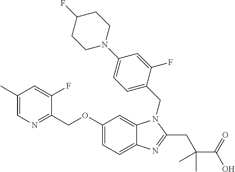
C1(OCC2=NC=C(C)C=C2F)=CC=C2C(=C1)N(CC1=CC=C(N3CCC(F)CC3)C=C1F)C(CC(C(O)=O)(C)C)=N2
